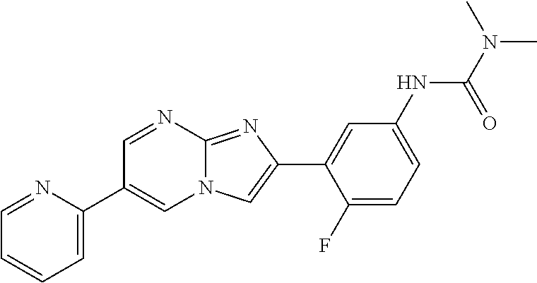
C1=NC2=NC(C3=CC(NC(N(C)C)=O)=CC=C3F)=CN2C=C1C1=CC=CC=N1
